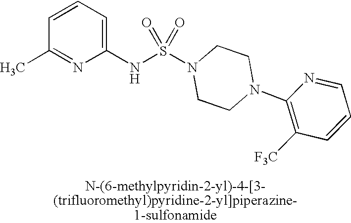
C1=CC=C(NS(N2CCN(C3=C([F3C])C=CC=N3)CC2)(=O)=O)N=C1C
